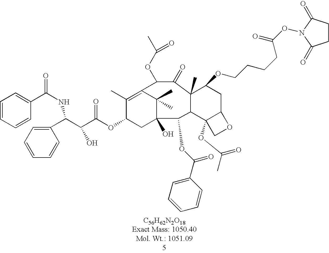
C12C3(OC(C)=O)C(CC(OCCCCC(ON4C(=O)CCC4=O)=O)C1(C)C(=O)C(OC(C)=O)C1=C(C)C(OC(=O)C(O)C(NC(C4=CC=CC=C4)=O)C4=CC=CC=C4)CC(O)(C1(C)C)C2OC(C1=CC=CC=C1)=O)OC3
